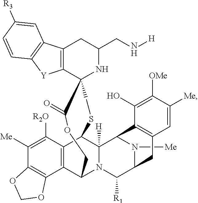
C12=C([Y]C3=C1C=C([R3])C=C3)C1(NC(CN[H])C2)C(=O)OCC2C3=C(C(C4([H])N2C([R1])C2N([Me])C4C4=C(C2)C=C([Me])C([OMe])=C4O)SC1)C([R2O])=C([Me])C1=C3OCO1
